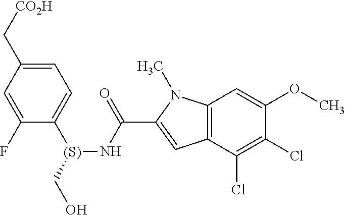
C1=C(C[CO2H])C=C(F)C([(S)](CO)NC(C2=CC3=C(N2C)C=C(OC)C(Cl)=C3Cl)=O)=C1
